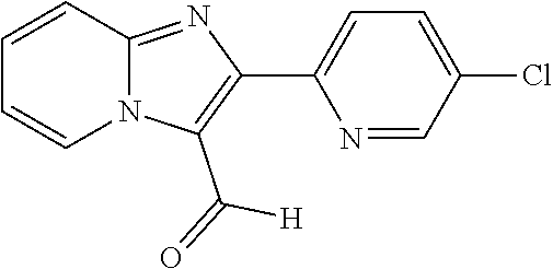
C12=NC(C3=CC=C(Cl)C=N3)=C(C(=O)[H])N1C=CC=C2
